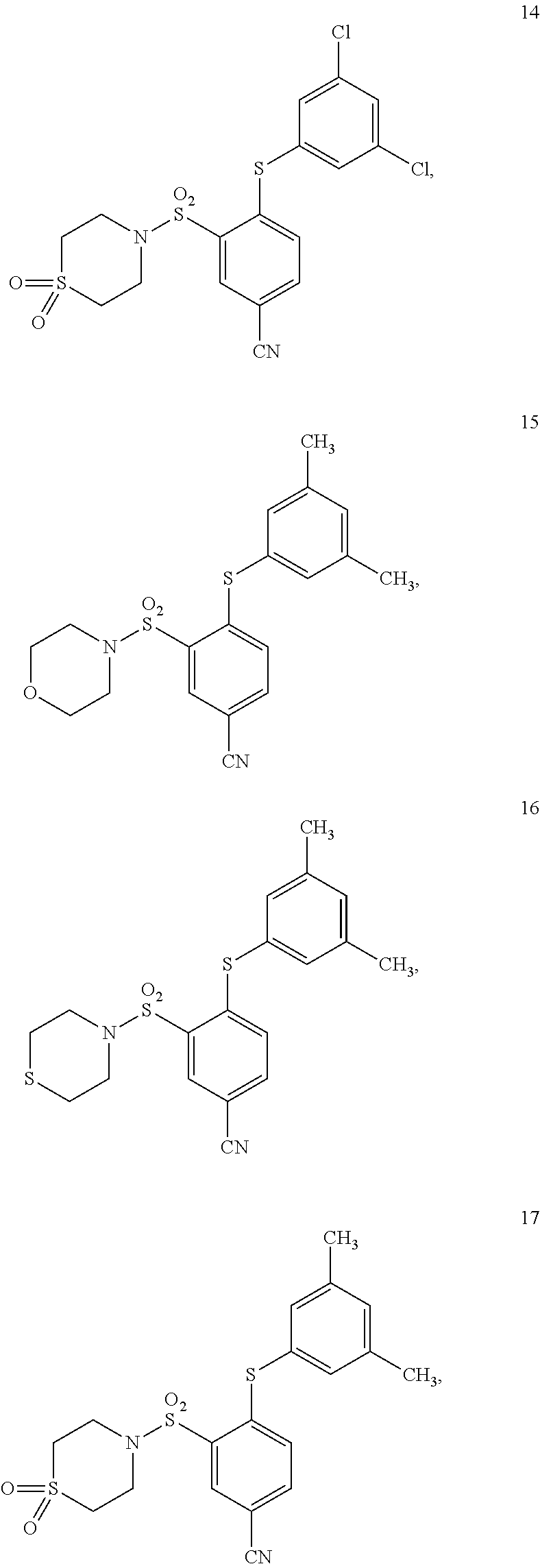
C1S(=O)(=O)CCN([O2S]C2=CC([CN])=CC=C2SC2=CC(Cl)=CC(Cl)=C2)C1.C1OCCN([O2S]C2=CC([CN])=CC=C2SC2=CC(C)=CC(C)=C2)C1.C1SCCN([O2S]C2=CC([CN])=CC=C2SC2=CC(C)=CC(C)=C2)C1.C1S(=O)(=O)CCN([O2S]C2=CC([CN])=CC=C2SC2=CC(C)=CC(C)=C2)C1
